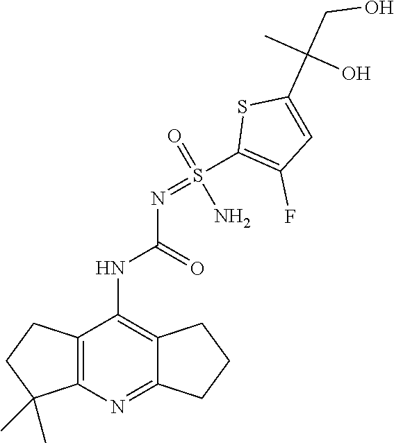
C12=C(N=C3C(=C1NC(N=S(C1=C(F)C=C(C(CO)(C)O)S1)(=O)N)=O)CCC3)C(C)(C)CC2
